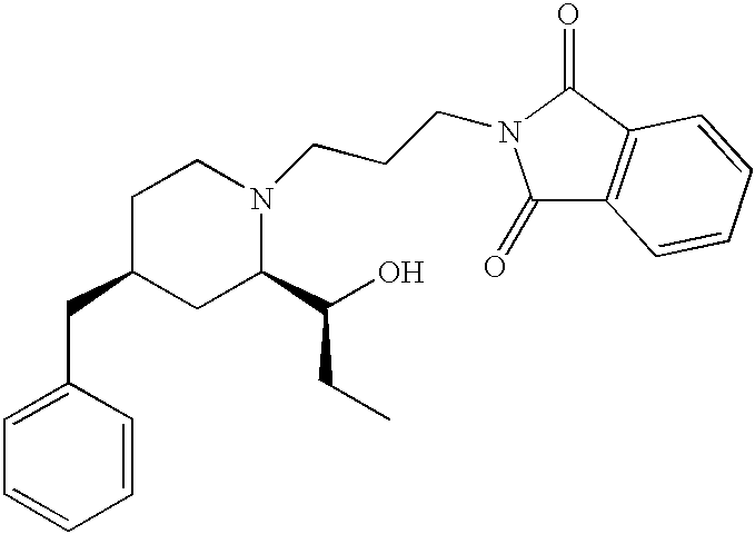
C1=CC(CC2CC(C(O)CC)N(CCCN3C(=O)C4=C(C3=O)C=CC=C4)CC2)=CC=C1
